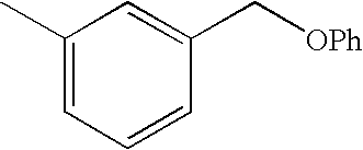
C1(C)=CC=CC(C[OPh])=C1
